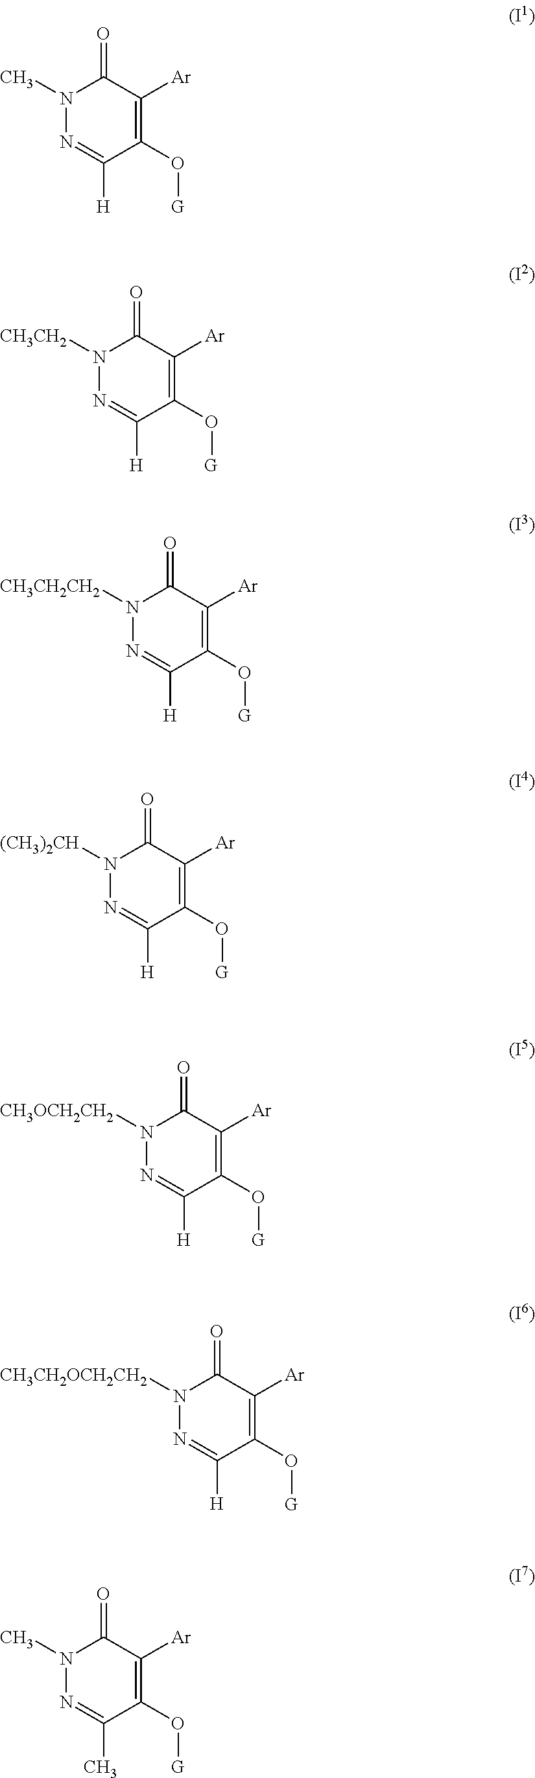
C1(O[G])=C([Ar])C(=O)N(C)N=C1[H].C1(O[G])=C([Ar])C(=O)N([CH3CH2])N=C1[H].C1(O[G])=C([Ar])C(=O)N([CH3CH2CH2])N=C1[H].C1(O[G])=C([Ar])C(=O)N([(CH3)2CH])N=C1[H].C1(O[G])=C([Ar])C(=O)N([CH3OCH2CH2])N=C1[H].C1(O[G])=C([Ar])C(=O)N([CH3CH2OCH2CH2])N=C1[H].C1(O[G])=C([Ar])C(=O)N(C)N=C1C
